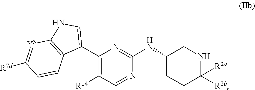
C1(C2=CNC3=C2C=CC([R7d])=[Y3]3)=C([R14])C=NC(NC2CCC([R2a])([R2b])NC2)=N1
